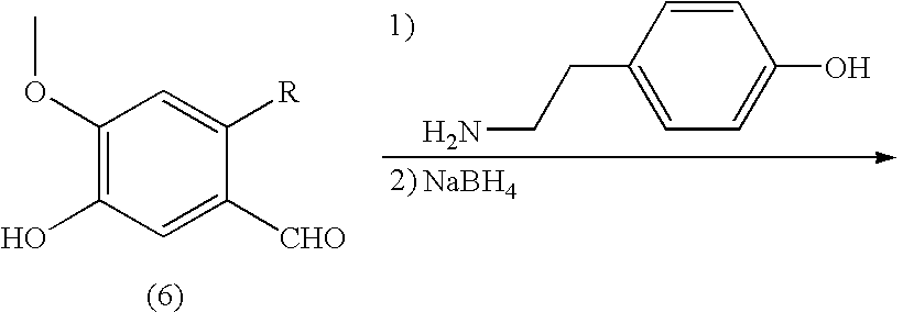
C1(OC)=C(O)C=C([CHO])C([R])=C1.C1(CCN)=CC=C(O)C=C1.[NaBH4]
